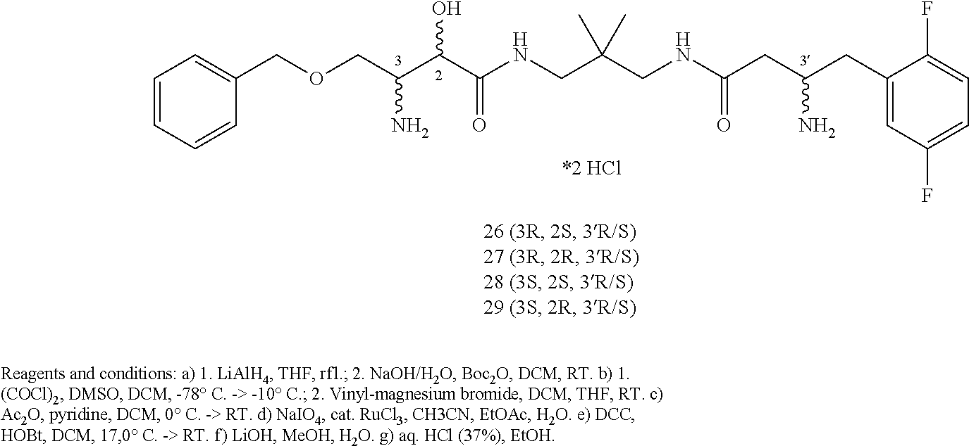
C1=CC=CC(COCC(C(C(=O)NCC(CNC(CC(CC2=CC(F)=CC=C2F)N)=O)(C)C)O)N)=C1
